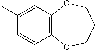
C1=C(C)C=CC2=C1OCCCO2
